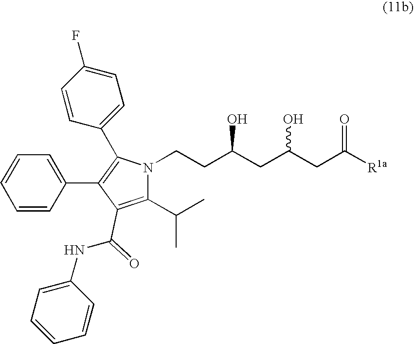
C1(C(C)C)=C(C(=O)NC2=CC=CC=C2)C(C2=CC=CC=C2)=C(C2=CC=C(F)C=C2)N1CCC(CC(CC([R1a])=O)O)O
